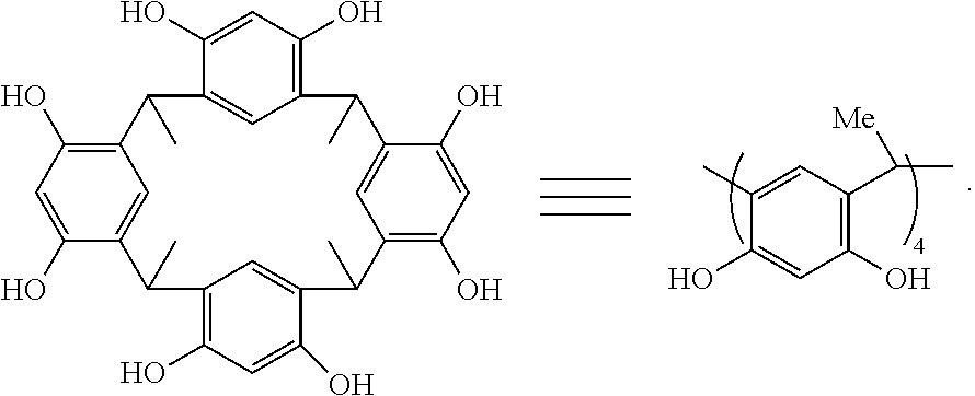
C1=C(C)C(O)=CC(O)=C1C(C)[Me].C1=C(O)C2=CC(=C1O)C(C)C1=CC(=C(O)C=C1O)C(C)C1=CC(=C(O)C=C1O)C(C)C1=CC(=C(O)C=C1O)C2C
